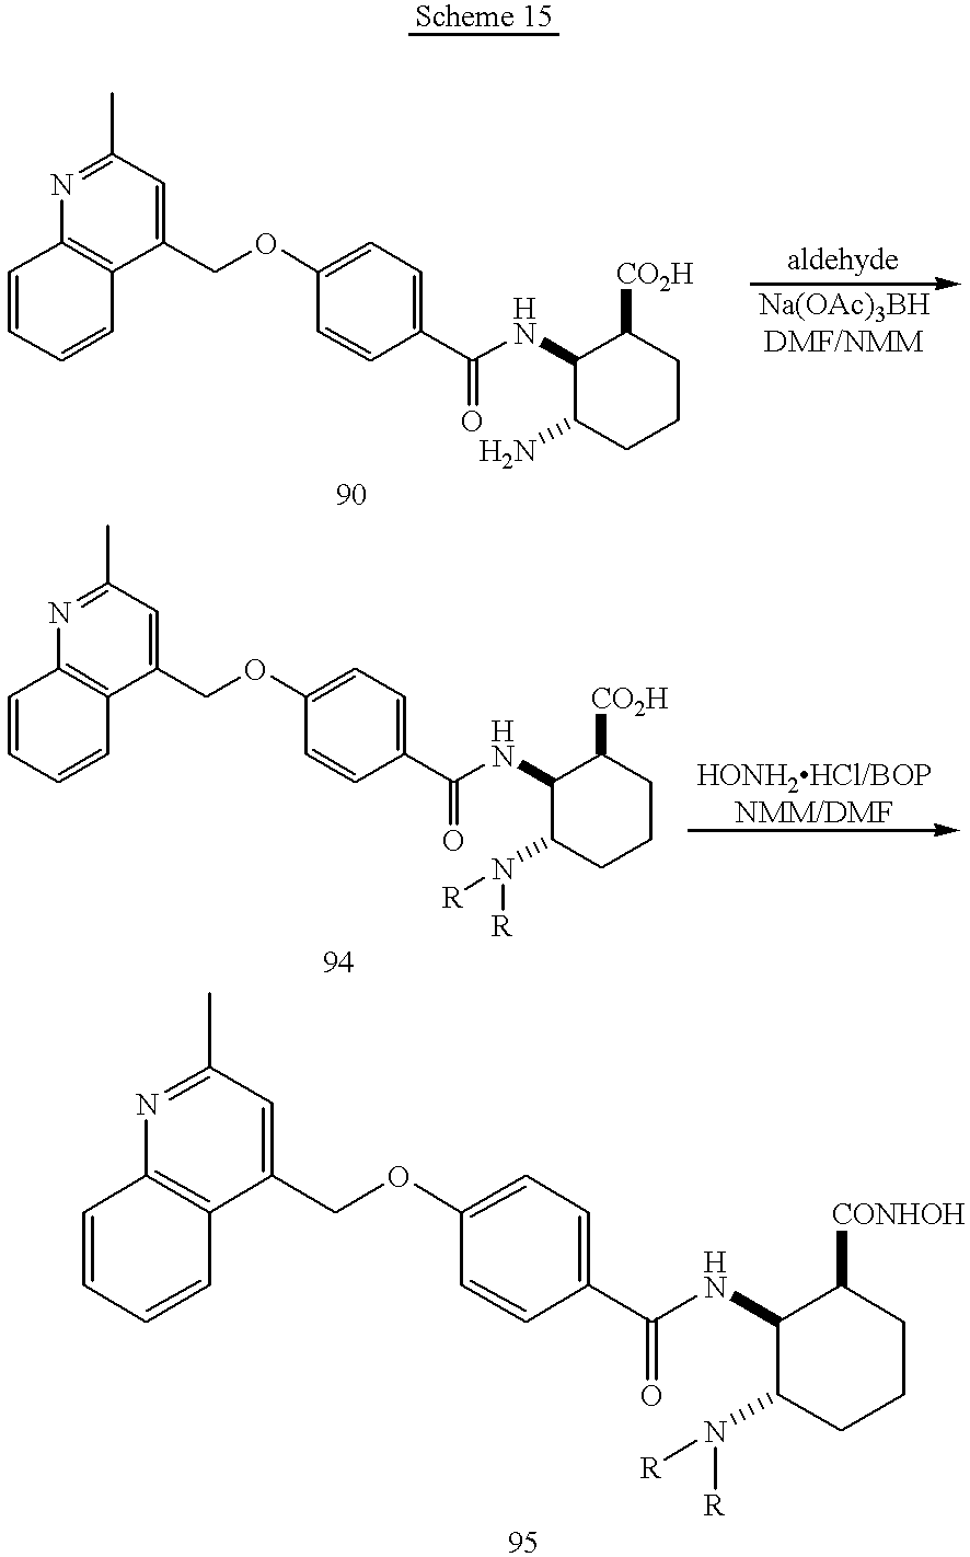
C1=CC=CC2=C1N=C(C)C=C2COC1=CC=C(C(NC2C(N)CCCC2[CO2H])=O)C=C1.C1=CC=CC2=C1N=C(C)C=C2COC1=CC=C(C(NC2C(N([R])[R])CCCC2[CO2H])=O)C=C1.C1=CC=CC2=C1N=C(C)C=C2COC1=CC=C(C(NC2C(N([R])[R])CCCC2[CONHOH])=O)C=C1
